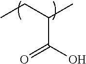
CCC(C)C(O)=O
